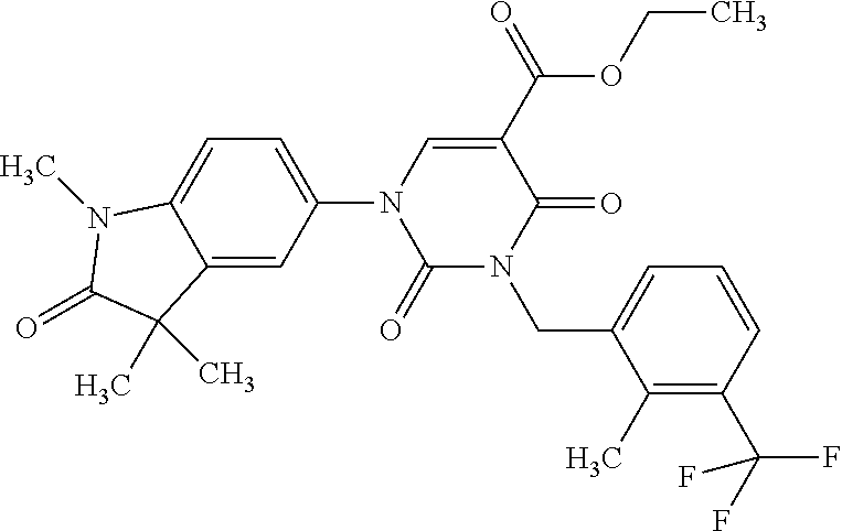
C12=CC(N3C(=O)N(CC4=CC=CC(C(F)(F)F)=C4C)C(=O)C(C(OCC)=O)=C3)=CC=C1N(C)C(=O)C2(C)C
